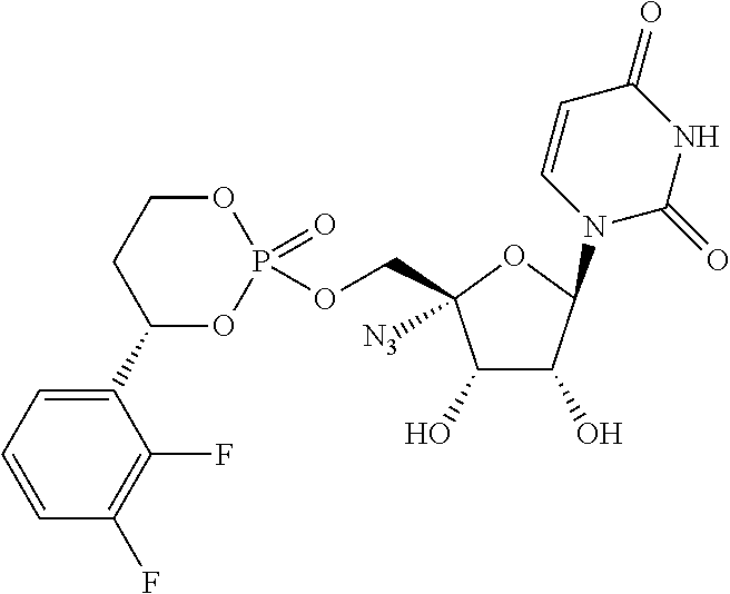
C1(O)C(O)C(N2C=CC(=O)NC2=O)OC1(COP1(=O)OCCC(C2=CC=CC(F)=C2F)O1)[N3]
